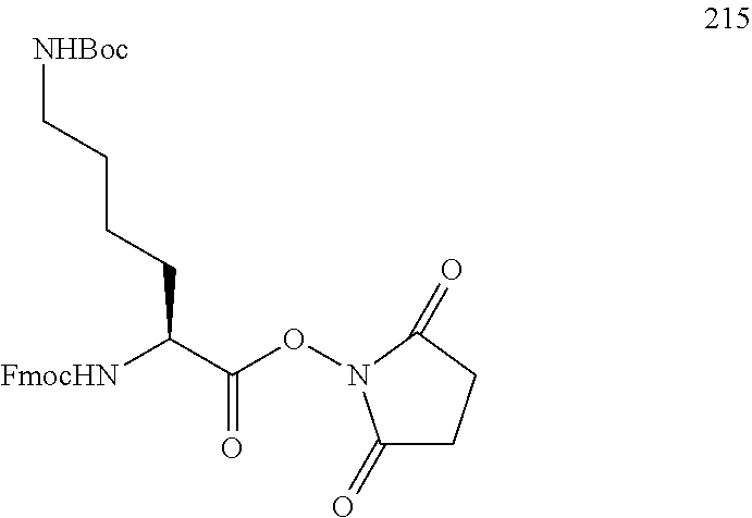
[FmocHN]C(C(ON1C(=O)CCC1=O)=O)CCCC[NHBoc]
